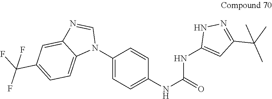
C1(N2C=NC3=CC(C(F)(F)F)=CC=C23)=CC=C(NC(NC2=CC(C(C)(C)C)=NN2)=O)C=C1
